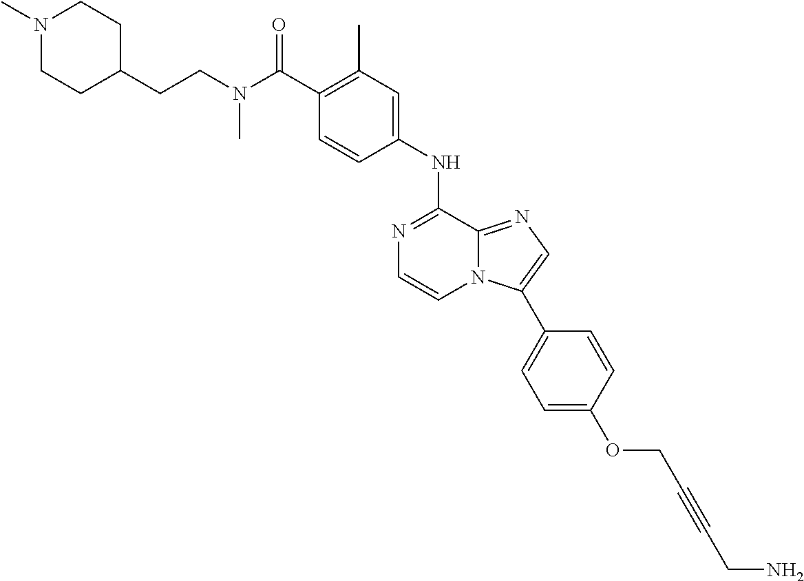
C1(C(N(CCC2CCN(C)CC2)C)=O)=C(C)C=C(NC2=NC=CN3C2=NC=C3C2=CC=C(OCC#CCN)C=C2)C=C1
